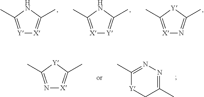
[X]1=C(C)[Y]C(C)=N1.[X]1=C(C)NC(C)=[Y]1.[Y]1=C(C)NC(C)=[X]1.N1=C(C)[Y]C(C)=[X]1.C1(C)=NN=C(C)C[Y]1
